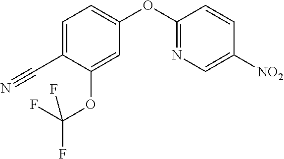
C1(OC2=NC=C([NO2])C=C2)=CC=C(C#N)C(OC(F)(F)F)=C1
